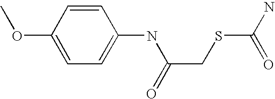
C1=C(NC(CSC(N)=O)=O)C=CC(OC)=C1
